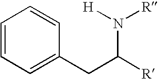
C1=CC=C(CC([R])N([H])[R])C=C1
